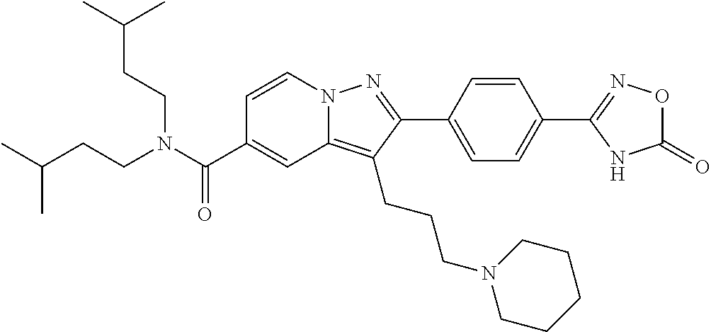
C1=CN2C(=C(CCCN3CCCCC3)C(C3=CC=C(C4=NOC(=O)N4)C=C3)=N2)C=C1C(N(CCC(C)C)CCC(C)C)=O
